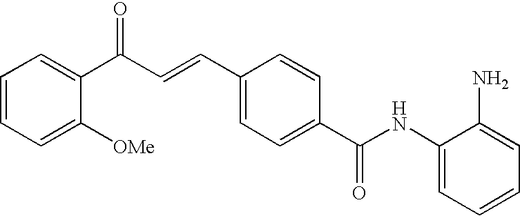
C(C=CC1=CC=C(C(NC2=CC=CC=C2N)=O)C=C1)(C1=CC=CC=C1[OMe])=O
